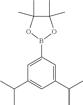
C1(C(C)C)=CC(C(C)C)=CC(B2OC(C)(C)C(C)(C)O2)=C1
